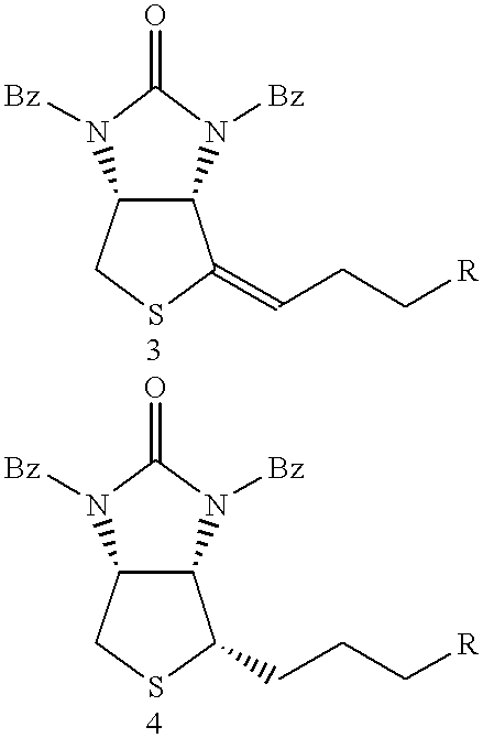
C12C(CSC1=CCC[R])N([Bz])C(=O)N2[Bz].C12C(CSC1CCC[R])N([Bz])C(=O)N2[Bz]
